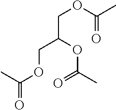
C(OC(C)=O)C(COC(=O)C)OC(C)=O
